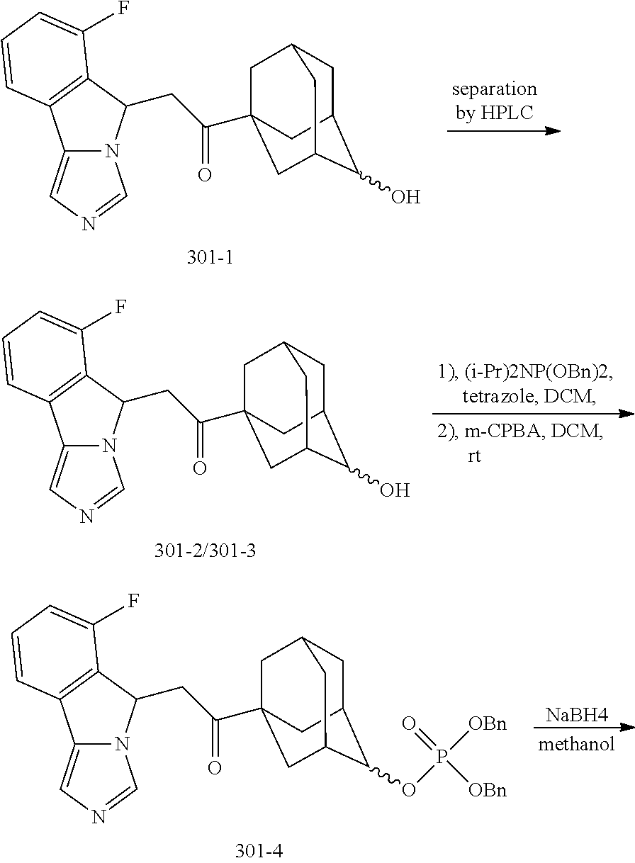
C1=CC2=C(C(CC(=O)C34CC5CC(C3)C(O)C(C4)C5)N3C2=CN=C3)C(F)=C1.C1=CC2=C(C(CC(=O)C34CC5CC(C3)C(O)C(C4)C5)N3C2=CN=C3)C(F)=C1.C1=CC2=C(C(CC(=O)C34CC5CC(C3)C(OP([OBn])(=O)[OBn])C(C4)C5)N3C2=CN=C3)C(F)=C1.[NaBH4]
